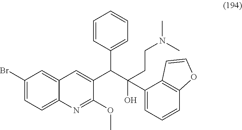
C1(Br)=CC=C2C(=C1)C=C(C(C1=CC=CC=C1)C(O)(CCN(C)C)C1=CC=CC3=C1C=CO3)C(OC)=N2
